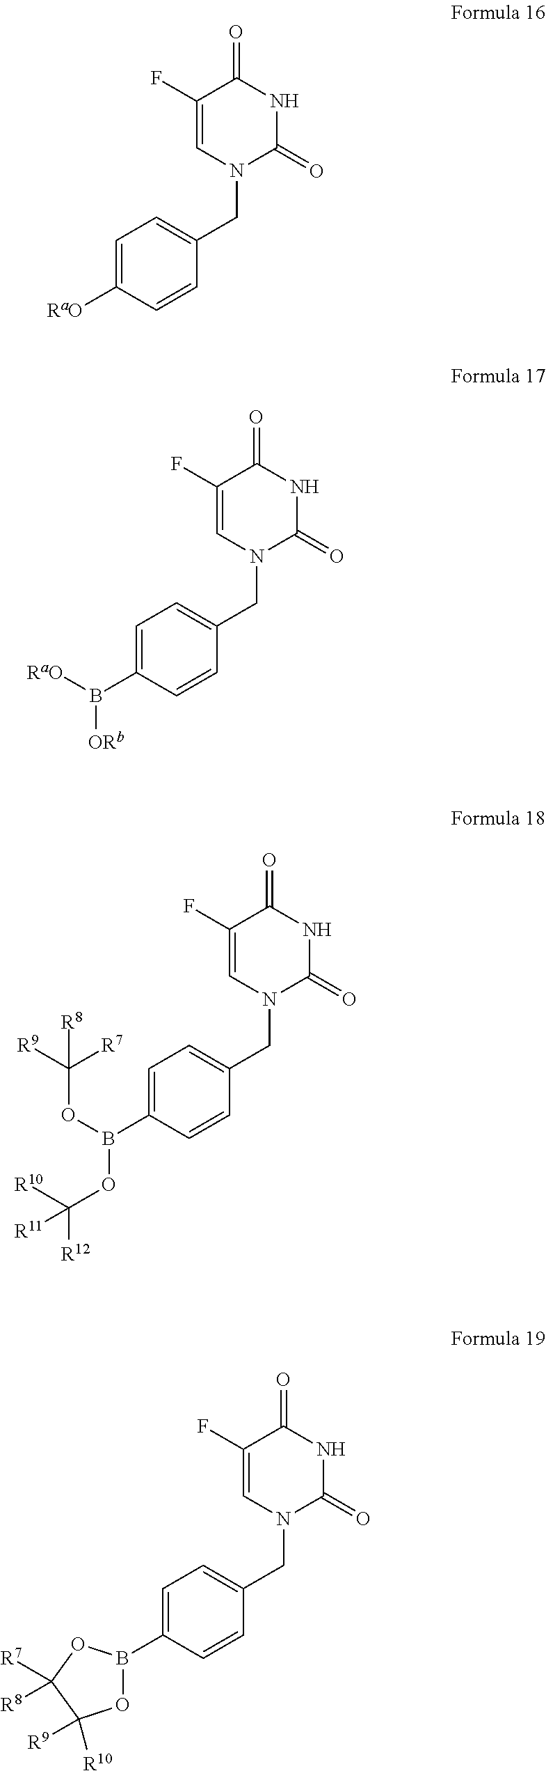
C1=C([RaO])C=CC(CN2C(=O)NC(=O)C(F)=C2)=C1.C1=C(B([RaO])[ORb])C=CC(CN2C(=O)NC(=O)C(F)=C2)=C1.C1=C(B(OC([R9])([R7])[R8])OC([R12])([R10])[R11])C=CC(CN2C(=O)NC(=O)C(F)=C2)=C1.C1=C(B2OC([R9])([R10])C([R7])([R8])O2)C=CC(CN2C(=O)NC(=O)C(F)=C2)=C1
